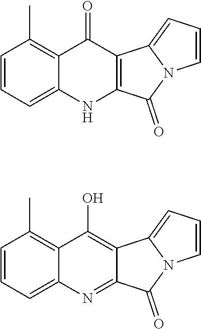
C1=CC=C2C(=C1C)C(=O)C1=C(N2)C(=O)N2C1=CC=C2.C1=CC=C2C(=C1C)C(O)=C1C(=N2)C(=O)N2C1=CC=C2
